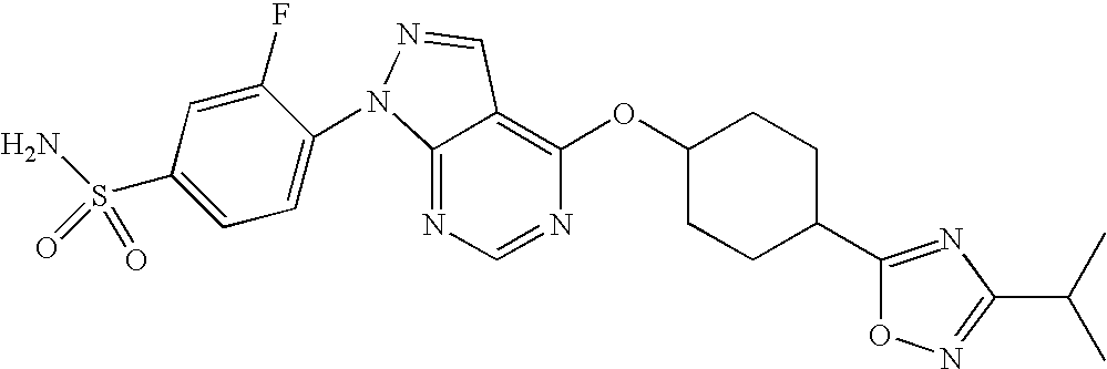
C12=NC=NC(OC3CCC(C4=NC(C(C)C)=NO4)CC3)=C1C=NN2C1=CC=C(S(N)(=O)=O)C=C1F
